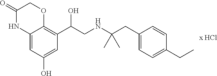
C12=CC(O)=CC(C(CNC(CC3=CC=C(CC)C=C3)(C)C)O)=C1OCC(=O)N2
